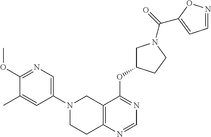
C1(N2CCC3=C(C2)C(OC2CN(C(=O)C4=CC=NO4)CC2)=NC=N3)=CN=C(OC)C(C)=C1
